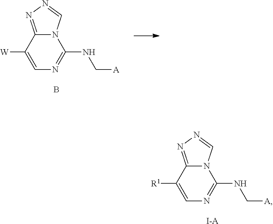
B.C12=NN=CN1C(NC[A])=NC=C2[W].[I-A].C12=NN=CN1C(NC[A])=NC=C2[R1]
